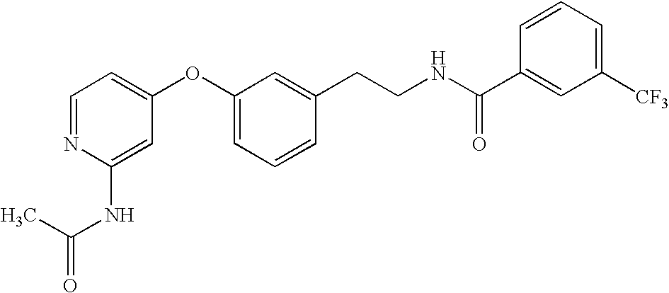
C1=NC(NC(C)=O)=CC(OC2=CC=CC(CCNC(C3=CC([CF3])=CC=C3)=O)=C2)=C1
